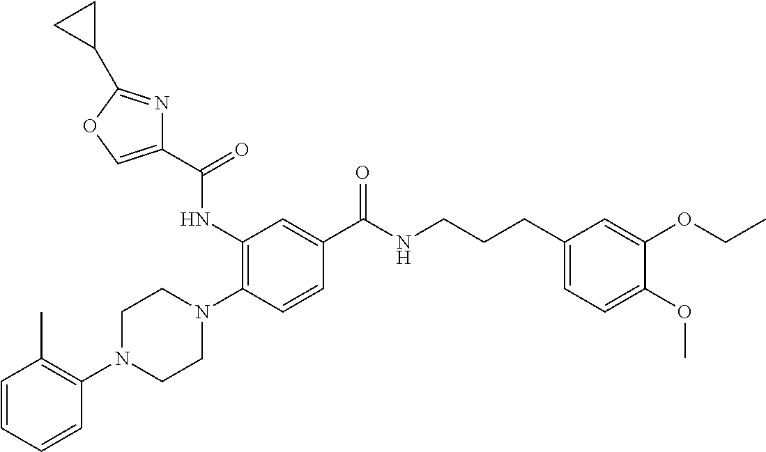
C1=CC=CC(N2CCN(C3=C(NC(C4=COC(C5CC5)=N4)=O)C=C(C(NCCCC4=CC=C(OC)C(OCC)=C4)=O)C=C3)CC2)=C1C
